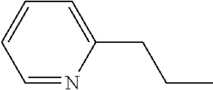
C1=NC(CCC)=CC=C1
